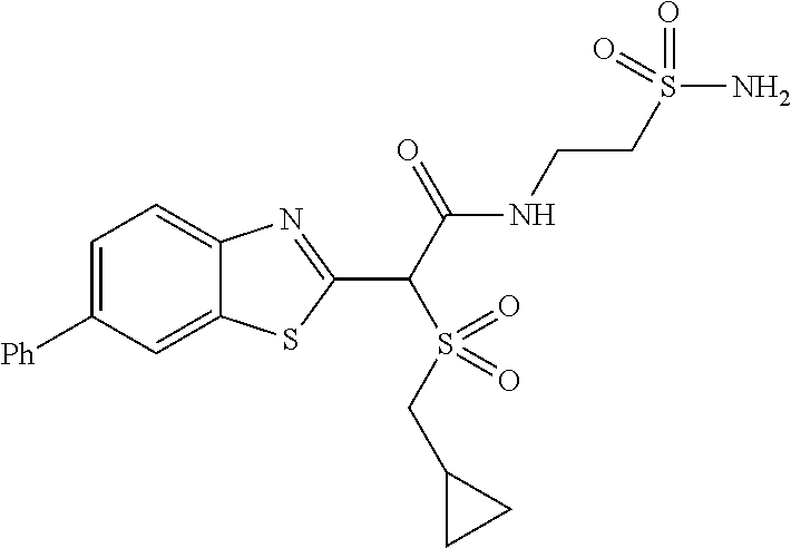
C1([Ph])=CC=C2C(=C1)SC(C(C(NCCS(N)(=O)=O)=O)S(=O)(CC1CC1)=O)=N2
